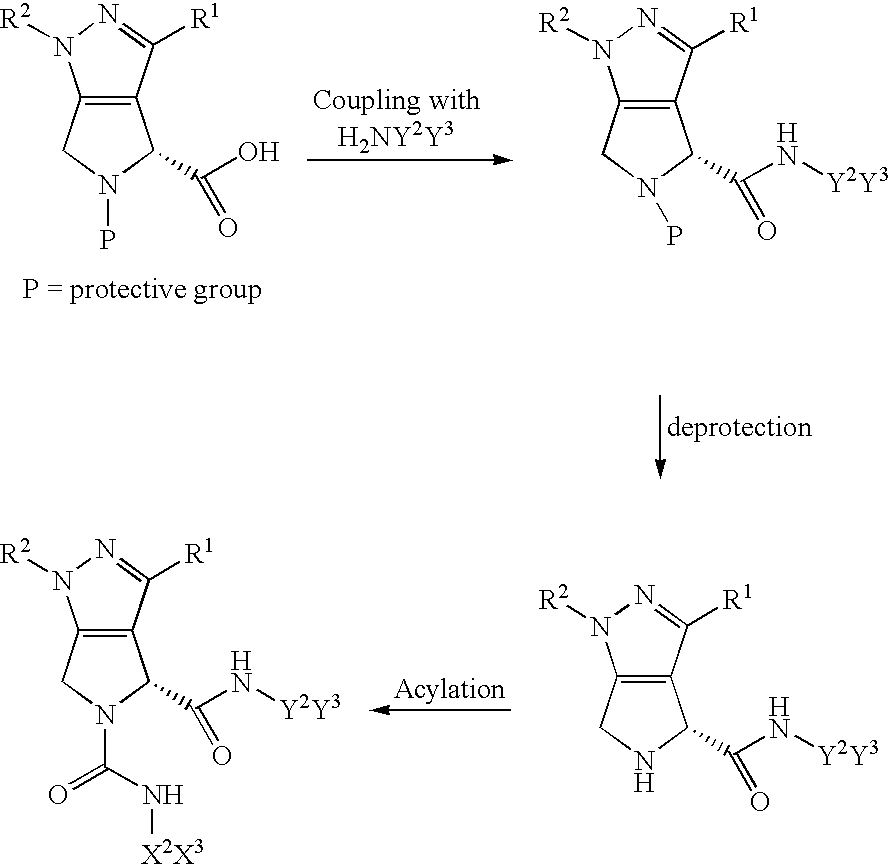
C12=C(C([R1])=NN1[R2])C(C(N[Y2Y3])=O)NC2.C12=C(C([R1])=NN1[R2])C(C(N[Y2Y3])=O)N(C(=O)N[X2X3])C2.C12=C(C([R1])=NN1[R2])C(C(O)=O)N(P)C2.C12=C(C([R1])=NN1[R2])C(C(N[Y2Y3])=O)N(P)C2
